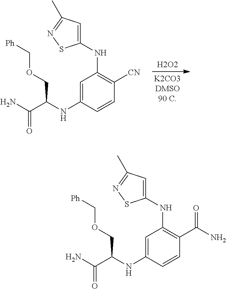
[H2O2].NC(C(COC[Ph])NC1=CC(NC2=CC(C)=NS2)=C([CN])C=C1)=O.NC(C(COC[Ph])NC1=CC(NC2=CC(C)=NS2)=C(C(N)=O)C=C1)=O
